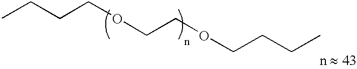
CCCCOCCOCCCC
